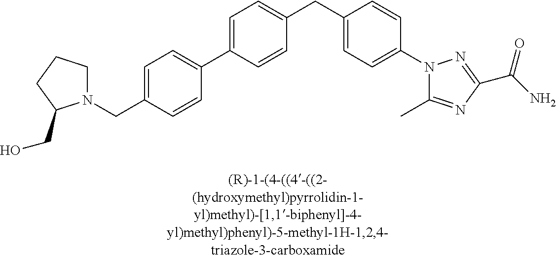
C1=C(C2=CC=C(CN3CCCC3CO)C=C2)C=CC(CC2=CC=C(N3C(C)=NC(C(N)=O)=N3)C=C2)=C1
